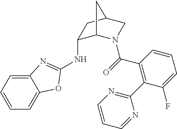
C1(NC2=NC3=CC=CC=C3O2)C2N(C(=O)C3=C(C4=NC=CC=N4)C(F)=CC=C3)CC(C1)C2
